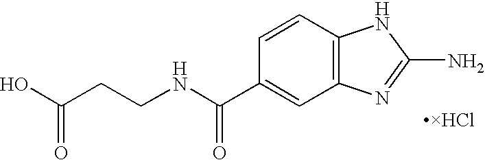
C(NC(C1=CC2=C(C=C1)NC(N)=N2)=O)CC(=O)O
